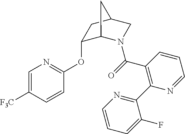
C1(OC2=NC=C([F3C])C=C2)C2N(C(=O)C3=C(C4=NC=CC=C4F)N=CC=C3)CC(C1)C2
